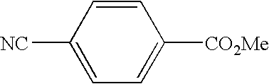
C1=CC([NC])=CC=C1[CO2Me]
